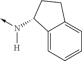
N(->C)([H])C1C2=CC=CC=C2CC1
